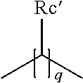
CC(C)[Rc]
